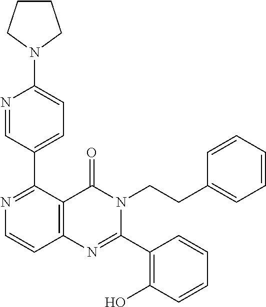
N1=C(C2=CC=C(N3CCCC3)N=C2)C2=C(C=C1)N=C(C1=C(O)C=CC=C1)N(CCC1=CC=CC=C1)C2=O
